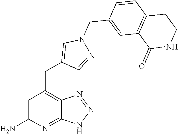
C1=C(N)N=C2C(=C1CC1=CN(CC3=CC4=C(C=C3)CCNC4=O)N=C1)N=NN2
